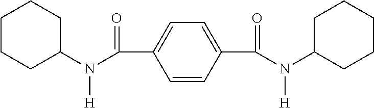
C1(N([H])C(=O)C2=CC=C(C(N([H])C3CCCCC3)=O)C=C2)CCCCC1
